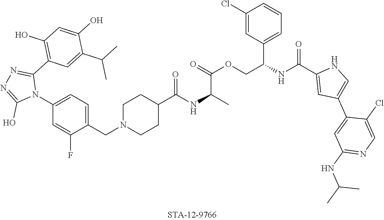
C1(N2C(C3=C(O)C=C(O)C(C(C)C)=C3)=NN=C2O)=CC=C(CN2CCC(C(NC(C)C(=O)OCC(C3=CC=CC(Cl)=C3)NC(=O)C3=CC(C4=CC(NC(C)C)=NC=C4Cl)=CN3)=O)CC2)C(F)=C1
